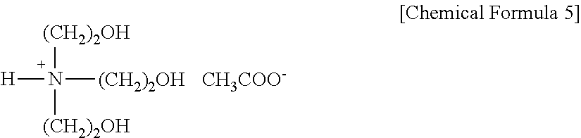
[H]N([(CH2)2OH])([(CH2)2OH])[(CH2)2OH].[CH3COO-]
